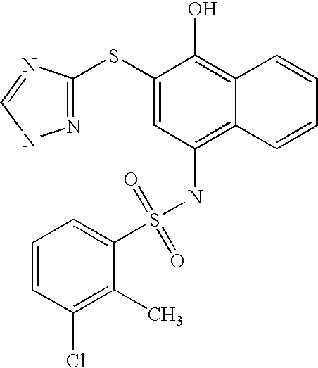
C1=CC(Cl)=C(C)C(S(NC2=C3C(=C(O)C(SC4=NNC=N4)=C2)C=CC=C3)(=O)=O)=C1
